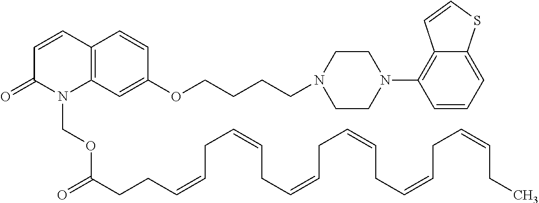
C1=CC2=C(N(COC(CCC=CCC=CCC=CCC=CCC=CCC=CCC)=O)C1=O)C=C(OCCCCN1CCN(C3=C4C(=CC=C3)SC=C4)CC1)C=C2
